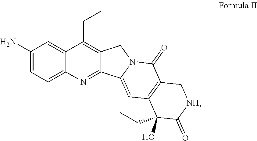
C1(N)=CC=C2C(=C1)C(CC)=C1C(=N2)C2=CC3=C(C(=O)N2C1)C[NH]C(=O)C3(CC)O
